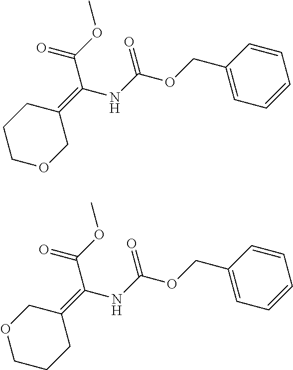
C1COCC(=C(NC(OCC2=CC=CC=C2)=O)C(=O)OC)C1.O1CCCC(=C(NC(OCC2=CC=CC=C2)=O)C(=O)OC)C1
